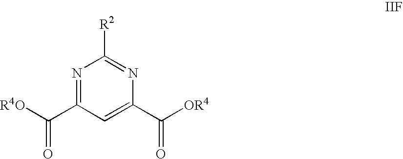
N1=C(C([R4O])=O)C=C(C([OR4])=O)N=C1[R2]
